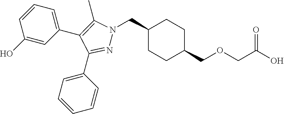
C1(CN2N=C(C3=CC=CC=C3)C(C3=CC=CC(O)=C3)=C2C)CCC(COCC(O)=O)CC1
